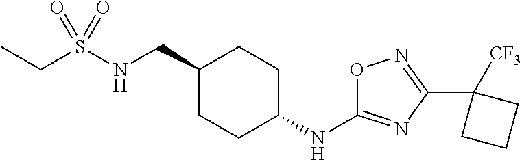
C(S(NCC1CCC(NC2=NC(C3([CF3])CCC3)=NO2)CC1)(=O)=O)C
